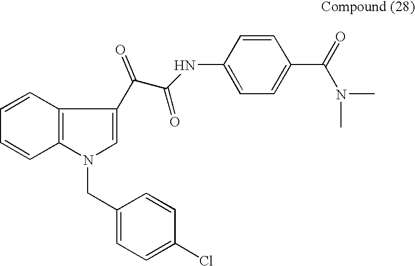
C1=CC2=C(C=C1)N(CC1=CC=C(Cl)C=C1)C=C2C(C(=O)NC1=CC=C(C(=O)N(C)C)C=C1)=O
